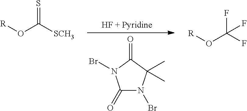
C1(=O)N(Br)C(C)(C)C(=O)N1Br.[R]OC([SCH3])=S.[R]OC(F)(F)F
